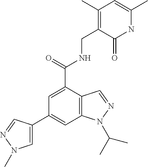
C12=C(C(C(=O)NCC3=C(C)C=C(C)NC3=O)=CC(C3=CN(C)N=C3)=C1)C=NN2C(C)C
